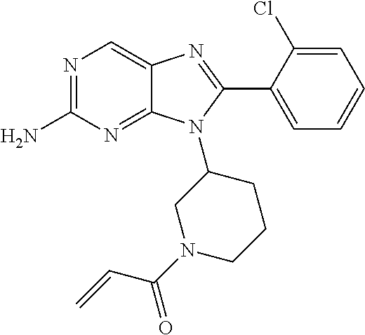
C12=NC(N)=NC=C1N=C(C1=CC=CC=C1Cl)N2C1CN(C(C=C)=O)CCC1
